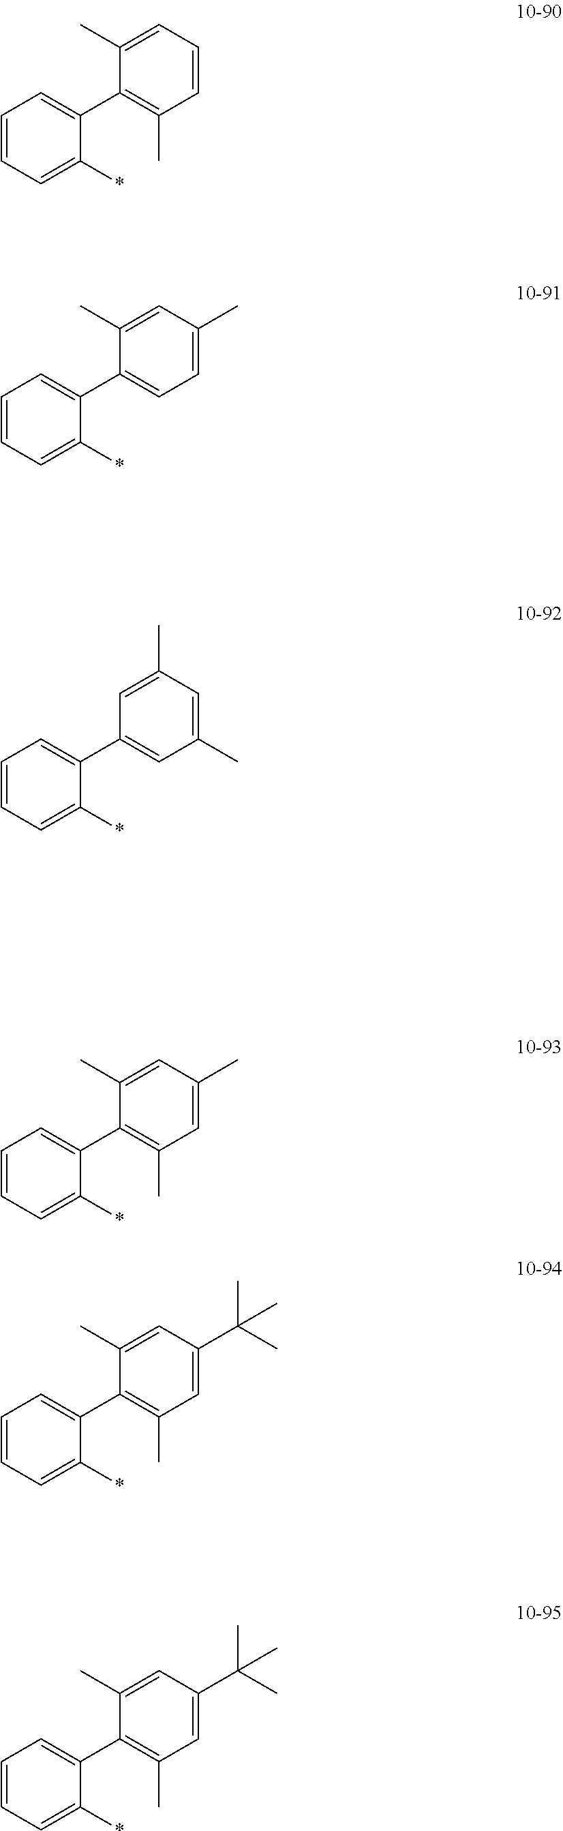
C1=CC=C(*)C(C2=C(C)C=CC=C2C)=C1.C1=CC=C(*)C(C2=CC=C(C)C=C2C)=C1.C1=CC=C(*)C(C2=CC(C)=CC(C)=C2)=C1.C1=CC=C(*)C(C2=C(C)C=C(C)C=C2C)=C1.C1=CC=C(*)C(C2=C(C)C=C(C(C)(C)C)C=C2C)=C1.C1=CC=C(*)C(C2=C(C)C=C(C(C)(C)C)C=C2C)=C1
